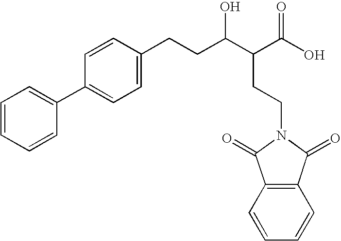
C1=CC=CC(C2=CC=C(CCC(C(C(O)=O)CCN3C(=O)C4=C(C3=O)C=CC=C4)O)C=C2)=C1
